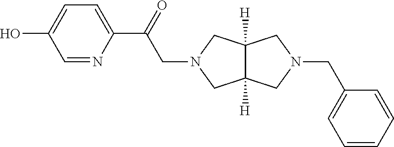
C12([H])C([H])(CN(CC3=CC=CC=C3)C1)CN(CC(C1=CC=C(O)C=N1)=O)C2
